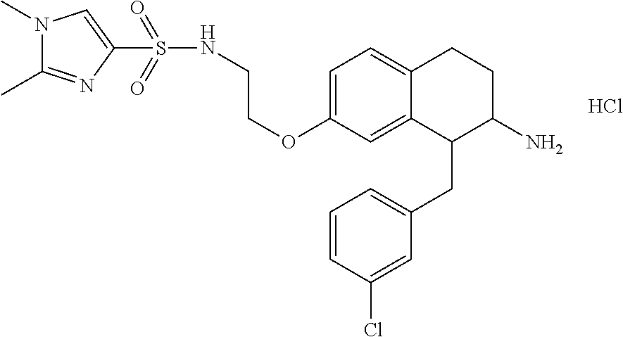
C1=C(OCCNS(=O)(=O)C2=CN(C)C(C)=N2)C=C2C(=C1)CCC(N)C2CC1=CC=CC(Cl)=C1.Cl
